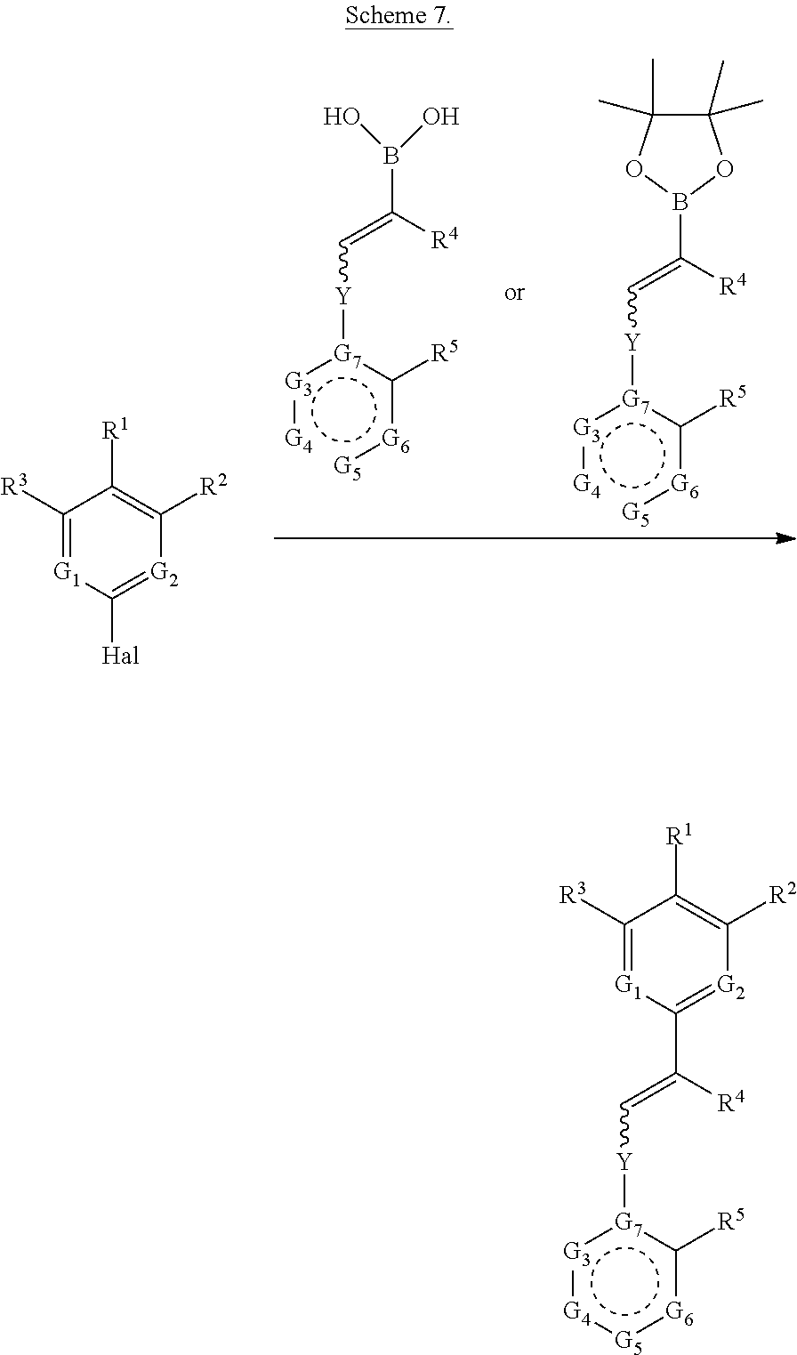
B(C([R4])=C[Y][G7](:[G3]:[G4])c([G6]:[G5])[R5])(O)O.B1(C([R4])=C[Y][G7](:[G3]:[G4])c([G6]:[G5])[R5])OC(C)(C)C(C)(C)O1.C1([R3])=[G1]C([Hal])=[G2]C([R2])=C1[R1].C1([R3])=[G1]C(C([R4])=C[Y][G7]2:[G3]:[G4]:[G5]:[G6]c2[R5])=[G2]C([R2])=C1[R1]
